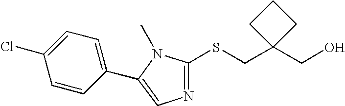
S(CC1(CO)CCC1)C1=NC=C(C2=CC=C(Cl)C=C2)N1C
